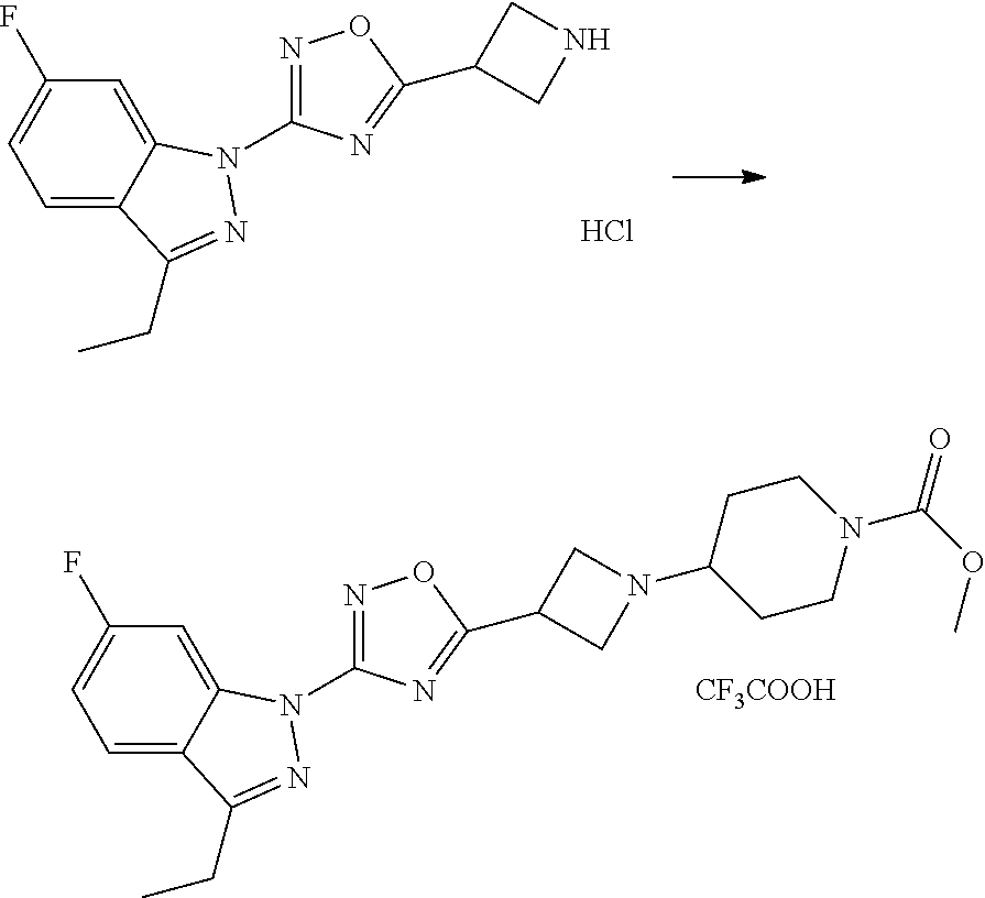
C1=C2C(=CC(F)=C1)N(C1=NOC(C3CNC3)=N1)N=C2CC.Cl.C1=C2C(=CC(F)=C1)N(C1=NOC(C3CN(C4CCN(C(OC)=O)CC4)C3)=N1)N=C2CC.[CF3COOH]
